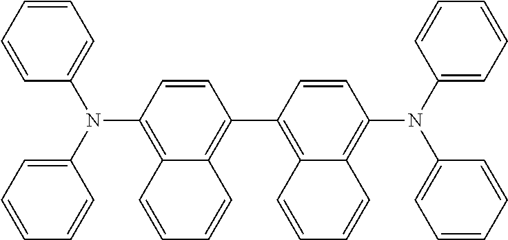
C1=CC=CC(N(C2=CC=CC=C2)C2=C3C(=C(C4=C5C(=C(N(C6=CC=CC=C6)C6=CC=CC=C6)C=C4)C=CC=C5)C=C2)C=CC=C3)=C1
